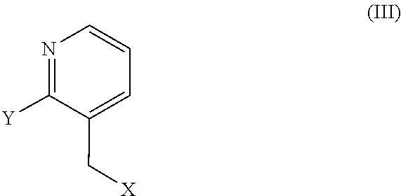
C1(C[X])=CC=CN=C1[Y]
